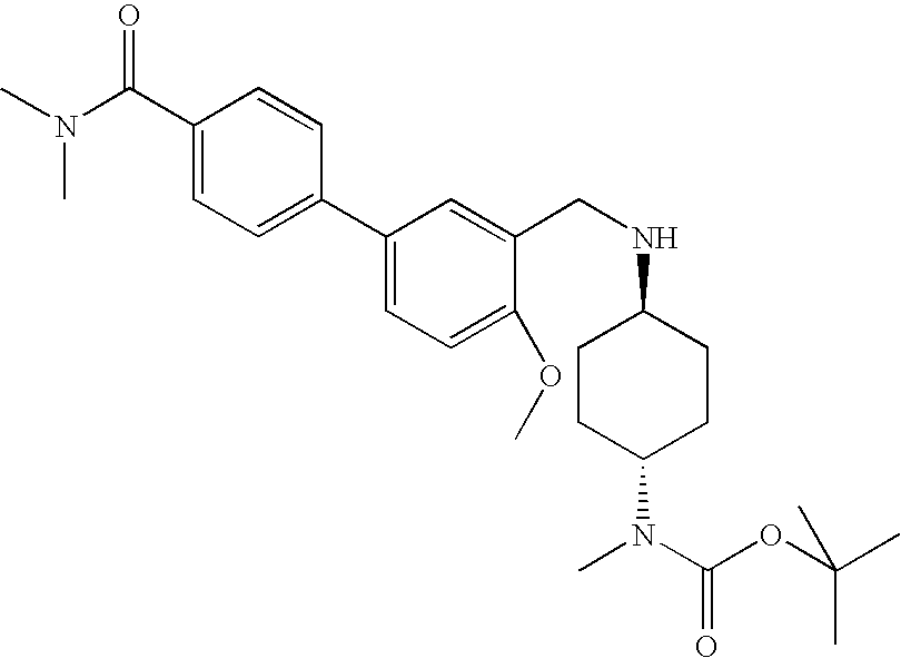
C1(C(N(C)C)=O)=CC=C(C2=CC=C(OC)C(CNC3CCC(N(C)C(OC(C)(C)C)=O)CC3)=C2)C=C1
